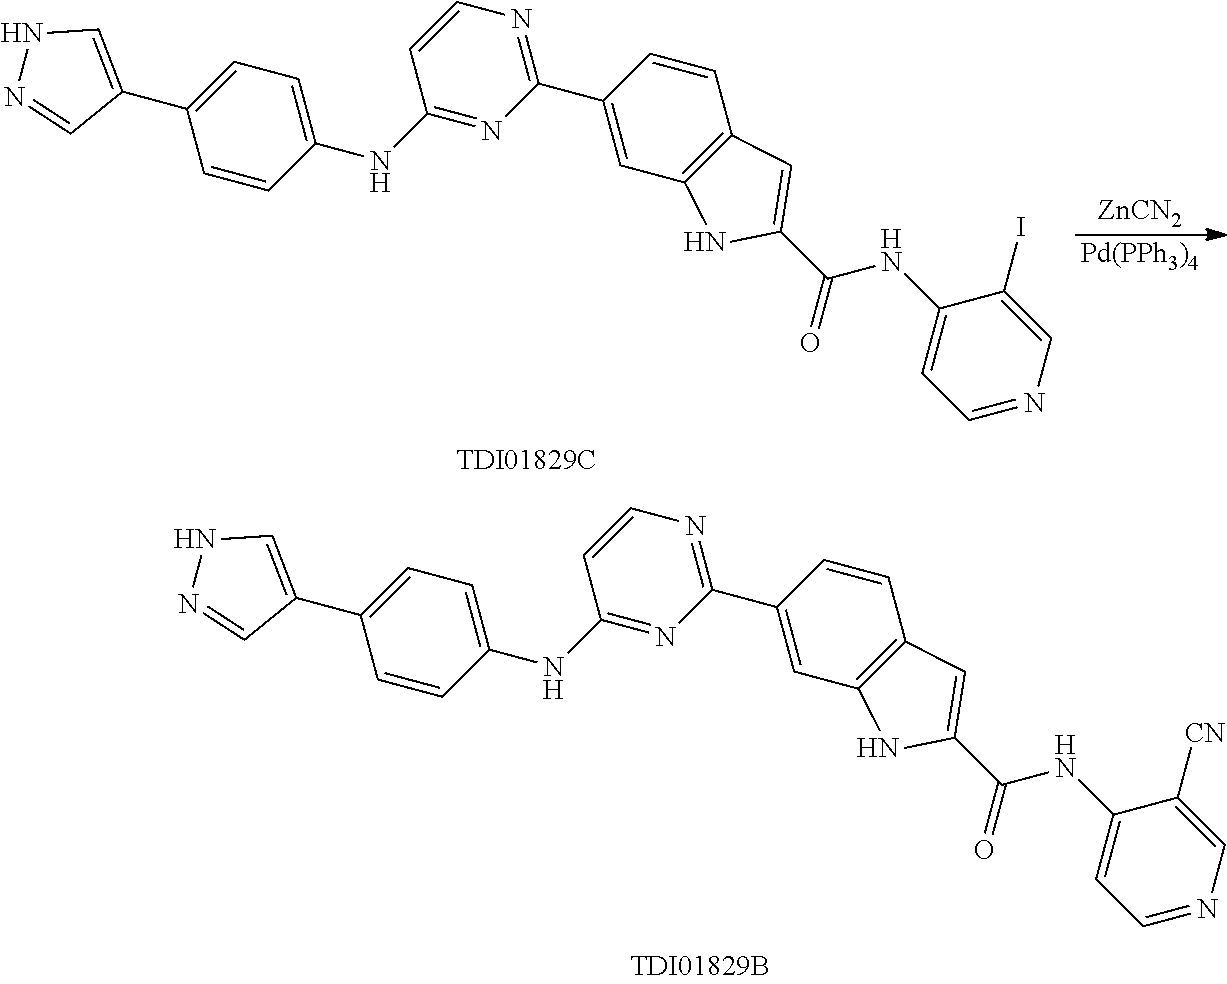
[ZnCN2].[Pd(PPh3)4].C1=CC(NC2=NC(C3=CC4=C(C=C3)C=C(C(NC3=CC=NC=C3I)=O)N4)=NC=C2)=CC=C1C1=CNN=C1.C1=CC(NC2=NC(C3=CC4=C(C=C3)C=C(C(NC3=CC=NC=C3[CN])=O)N4)=NC=C2)=CC=C1C1=CNN=C1
